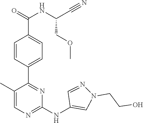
C1(C2=NC(NC3=CN(CCO)N=C3)=NC=C2C)=CC=C(C(=O)NC(C#N)COC)C=C1
